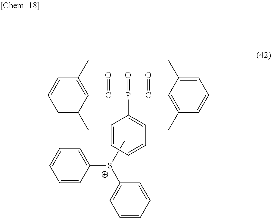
C1(C)=C(C(=O)P(=O)(C(=O)C2=C(C)C=C(C)C=C2C)C2=CC=CC=C2)C(C)=CC(C)=C1.C1=C([S+](C)C2=CC=CC=C2)C=CC=C1
